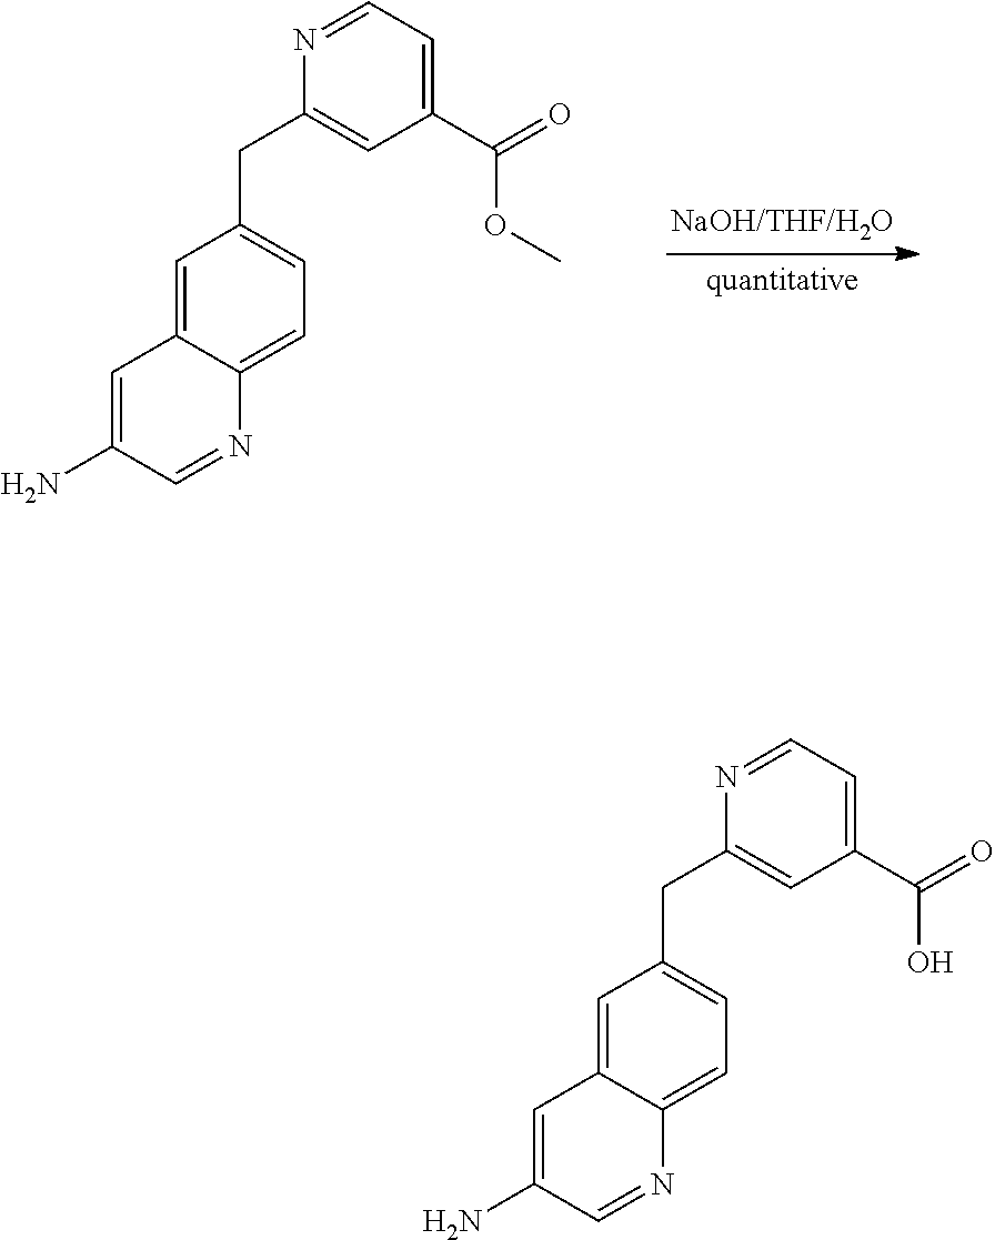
C1=C2C(=CC=C1CC1=CC(C(O)=O)=CC=N1)N=CC(N)=C2.C1=C2C(=CC=C1CC1=CC(C(OC)=O)=CC=N1)N=CC(N)=C2
